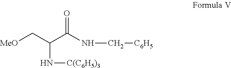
C(N[C(C6H5)3])(C[MeO])C(NC[C6H5])=O
